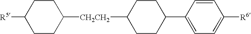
C1CC(C2=CC=C([R6])C=C2)CCC1[CH2CH2]C1CCC([R5])CC1
